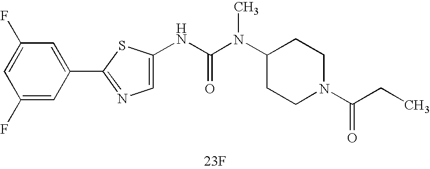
C1(F)=CC(C2=NC=C(NC(N(C3CCN(C(CC)=O)CC3)C)=O)S2)=CC(F)=C1.[23F]
